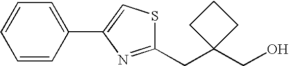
C1=CC=CC(C2=CSC(CC3(CO)CCC3)=N2)=C1
